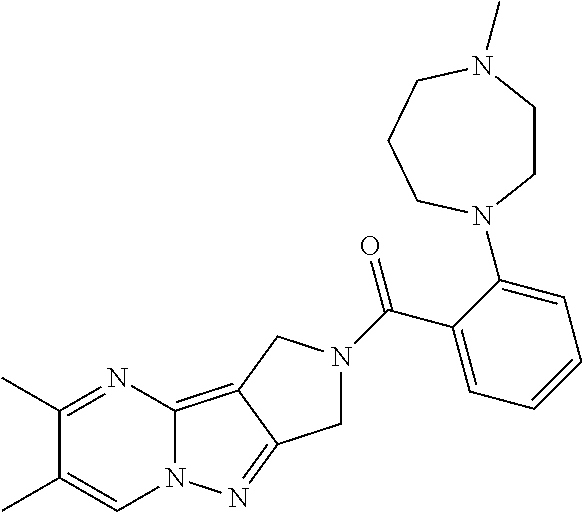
C1(C)=NC2=C3C(=NN2C=C1C)CN(C(C1=CC=CC=C1N1CCN(C)CCC1)=O)C3
